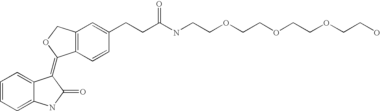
C12=C(C=CC(CCC(NCCOCCOCCOCCO)=O)=C1)C(=C1C3=CC=CC=C3NC1=O)OC2
